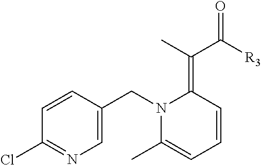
C1=CC(CN2C(C)=CC=CC2=C(C([R3])=O)C)=CN=C1Cl
